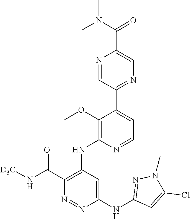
N1=CC(C2=CC=NC(NC3=C(C(N[D3C])=O)N=NC(NC4=NN(C)C(Cl)=C4)=C3)=C2OC)=NC=C1C(N(C)C)=O
